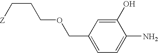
C(CCOCC1=CC=C(N)C(O)=C1)[Z]
